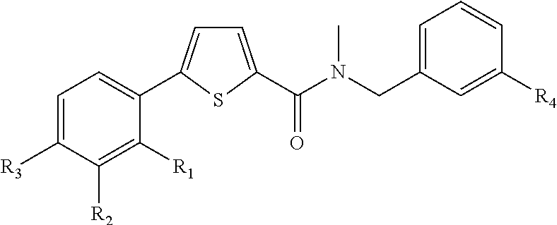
C1=C([R3])C([R2])=C([R1])C(C2=CC=C(C(N(CC3=CC=CC([R4])=C3)C)=O)S2)=C1
